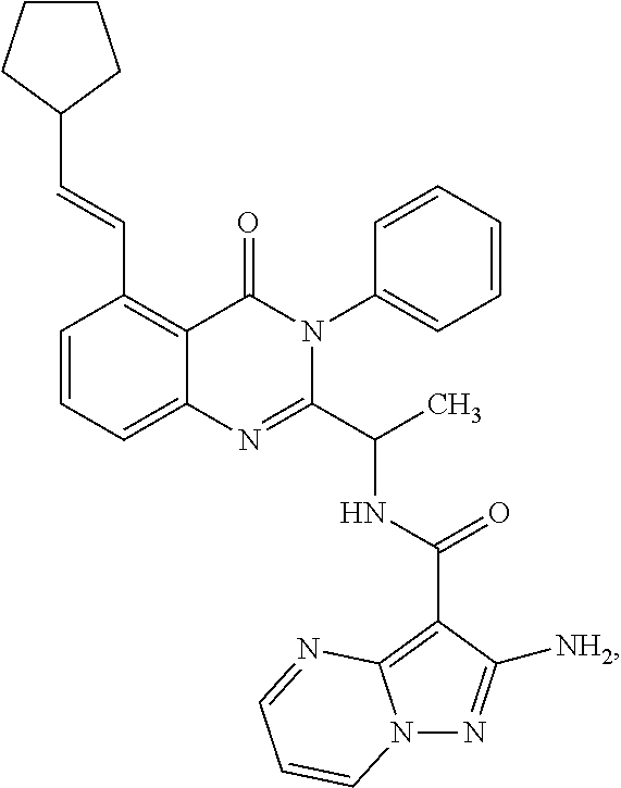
C1=CC=C2C(=C1C=CC1CCCC1)C(=O)N(C1=CC=CC=C1)C(C(C)NC(=O)C1=C3N(N=C1[NH2])C=CC=N3)=N2
